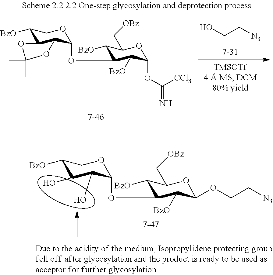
C1([BzO])C(O)C(O)C(OC2C([BzO])C(C[OBz])OC(OCC[N3])C2[BzO])OC1.OCC[N3].C1([BzO])C2C(C(OC3C([BzO])C(C[OBz])OC(OC(=N)[CCl3])C3[BzO])OC1)OC(C)(C)O2
